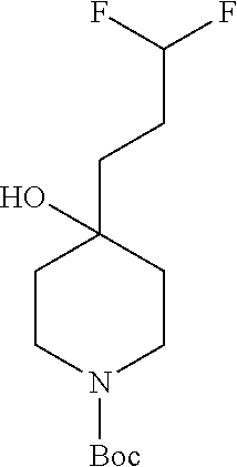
C1CN([Boc])CCC1(O)CCC(F)F
